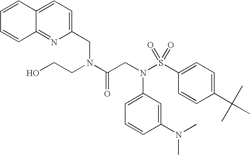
C(N(C(CN(S(C1=CC=C(C(C)(C)C)C=C1)(=O)=O)C1=CC=CC(N(C)C)=C1)=O)CCO)C1=CC=C2C(=N1)C=CC=C2
